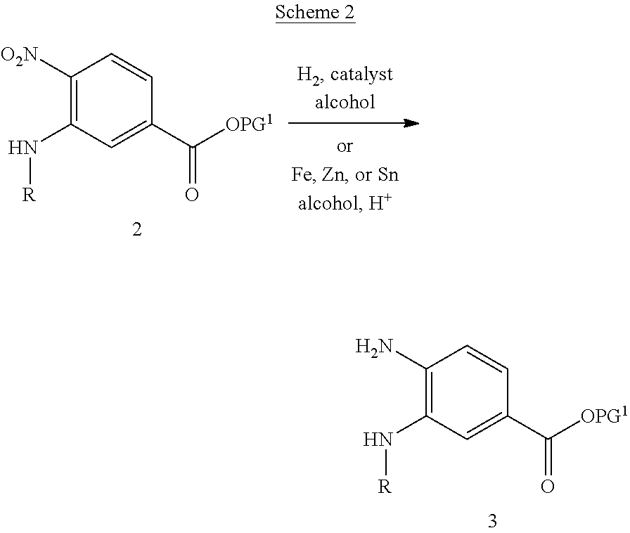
C1([O2N])=C(N[R])C=C(C([OPG1])=O)C=C1.C1(N)=C(N[R])C=C(C([OPG1])=O)C=C1
